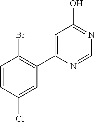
C1=CC(Cl)=CC(C2=CC(O)=NC=N2)=C1Br
